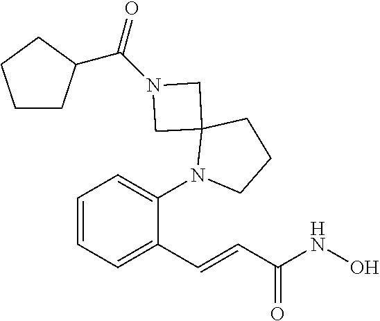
C1=CC=C(N2C3(CCC2)CN(C(=O)C2CCCC2)C3)C(C=CC(NO)=O)=C1
